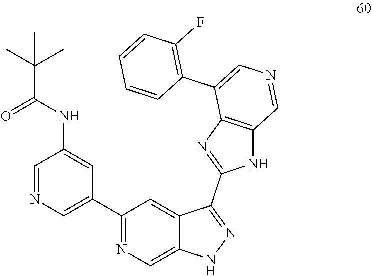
C1=NC=C(C2=NC=C3C(=C2)C(C2=NC4=C(N2)C=NC=C4C2=C(F)C=CC=C2)=NN3)C=C1NC(C(C)(C)C)=O
